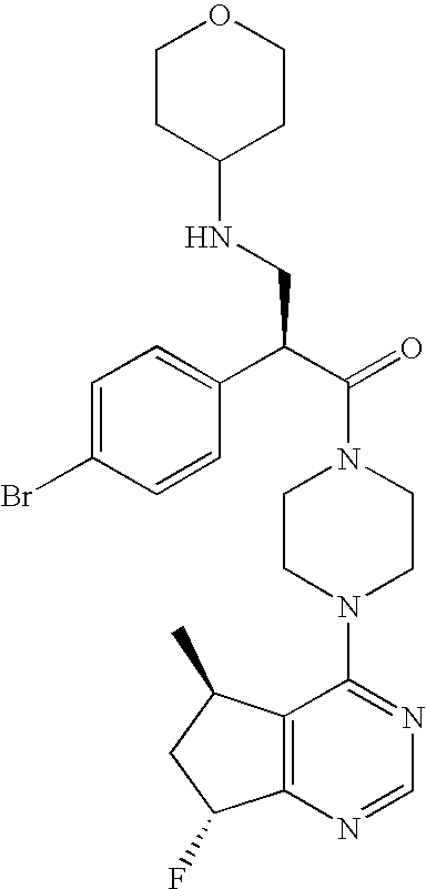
C1(C(C(=O)N2CCN(C3=NC=NC4=C3C(C)CC4F)CC2)CNC2CCOCC2)=CC=C(Br)C=C1
